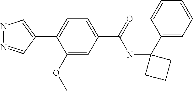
C1(C2=CNN=C2)=CC=C(C(=O)NC2(C3=CC=CC=C3)CCC2)C=C1OC
